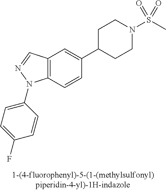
C12=C(C=CC(C3CCN(S(C)(=O)=O)CC3)=C1)N(C1=CC=C(F)C=C1)N=C2
